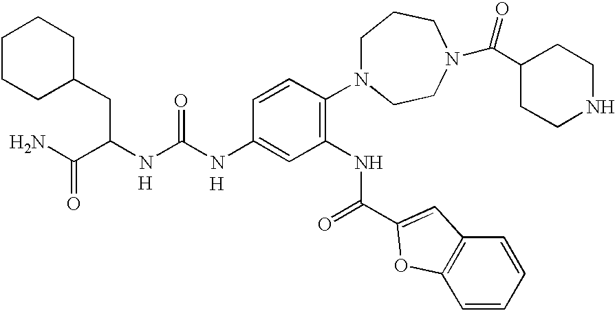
[H].[H].C(C(C(N)=O)NC(NC1=CC(NC(=O)C2=CC3=C(C=CC=C3)O2)=C(N2CCCN(C(C3CCNCC3)=O)CC2)C=C1)=O)C1CCCCC1
